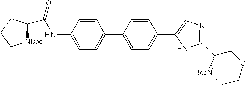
C1(C(NC2=CC=C(C3=CC=C(C4=CN=C(C5[BocN]CCOC5)N4)C=C3)C=C2)=O)[NBoc]CCC1
